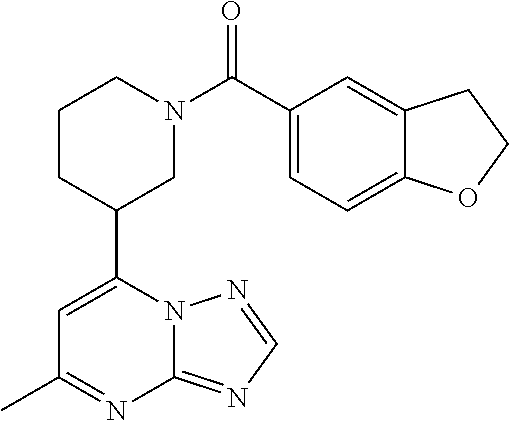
N12C(=NC=N1)N=C(C)C=C2C1CN(C(=O)C2=CC=C3C(=C2)CCO3)CCC1
